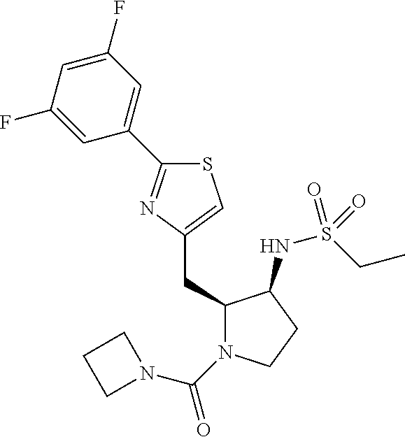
S1C(C2=CC(F)=CC(F)=C2)=NC(CC2N(C(=O)N3CCC3)CCC2NS(CC)(=O)=O)=C1
